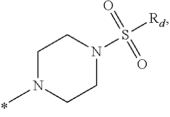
C1N(C)CCN(S([Rd])(=O)=O)C1
